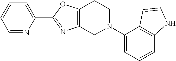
C1(C2=NC3=C(O2)CCN(C2=CC=CC4=C2C=CN4)C3)=CC=CC=N1
